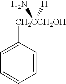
C1=C([CH2CCH2OH](N)[H])C=CC=C1
